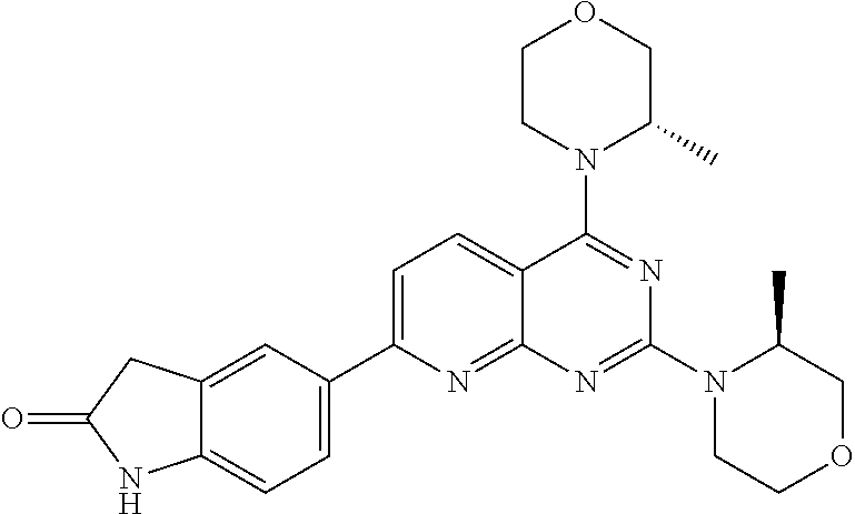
C1=C(C2=CC=C3C(=C2)CC(=O)N3)N=C2C(=C1)C(N1C(C)COCC1)=NC(N1CCOCC1C)=N2
